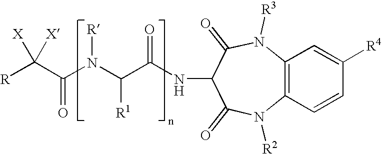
[R]C(C(N(C(C(NC1C(=O)N([R3])C2=C(N([R2])C1=O)C=CC([R4])=C2)=O)[R1])[R])=O)([X])[X]
